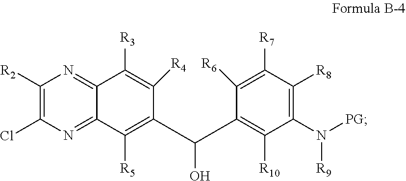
C1([R2])=C(Cl)N=C2C(=N1)C([R3])=C([R4])C(C(O)C1=C([R10])C(N([R9])[PG])=C([R8])C([R7])=C1[R6])=C2[R5]
